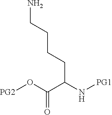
NCCCCC(N[PG1])C(O[PG2])=O
